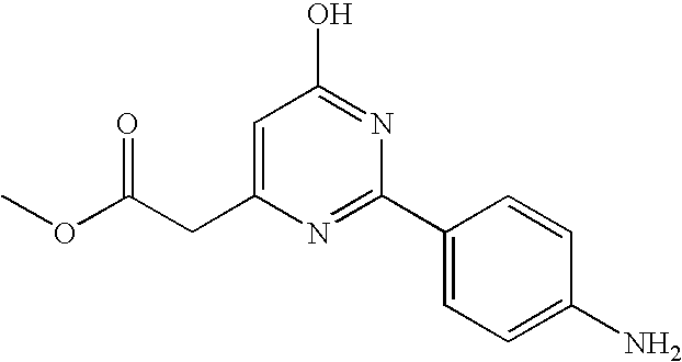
C1=C(CC(OC)=O)N=C(C2=CC=C(N)C=C2)N=C1O
